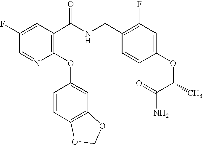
C1(F)=CC(C(NCC2=C(F)C=C(OC(C(N)=O)C)C=C2)=O)=C(OC2=CC3=C(C=C2)OCO3)N=C1
